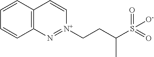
S(=O)([O-])(C(CC[N+]1=NC2=C(C=CC=C2)C=C1)C)=O
